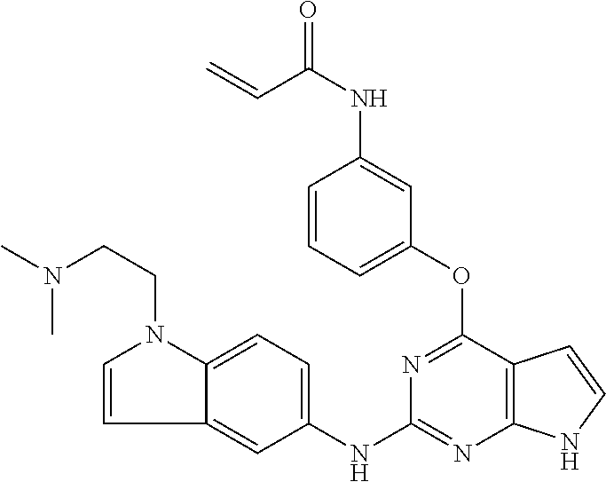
C1=C2C(=CC=C1NC1=NC3=C(C(OC4=CC=CC(NC(=O)C=C)=C4)=N1)C=CN3)N(CCN(C)C)C=C2
